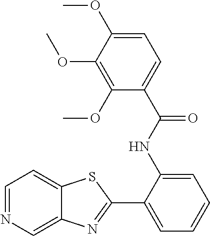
C1=NC=C2C(=C1)SC(C1=CC=CC=C1NC(C1=CC=C(OC)C(OC)=C1OC)=O)=N2
